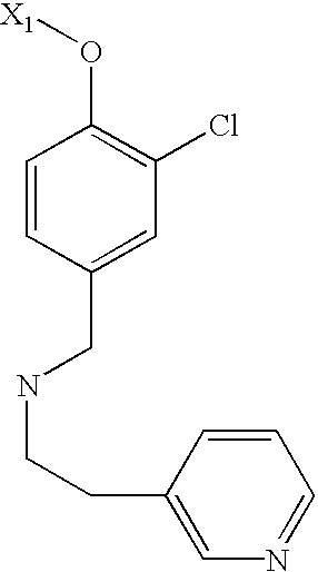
C1=CC(CNCCC2=CN=CC=C2)=CC(Cl)=C1O[X1]
